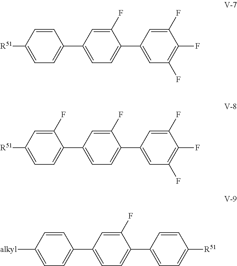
C1=CC([R51])=CC=C1C1=CC=C(C2=CC(F)=C(F)C(F)=C2)C(F)=C1.C1(F)=CC([R51])=CC=C1C1=CC=C(C2=CC(F)=C(F)C(F)=C2)C(F)=C1.C1=CC([alkyl])=CC=C1C1=CC=C(C2=CC=C([R51])C=C2)C(F)=C1
